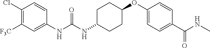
C1(NC(=O)NC2CCC(OC3=CC=C(C(NC)=O)C=C3)CC2)=CC([F3C])=C(Cl)C=C1
